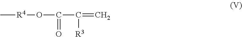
C[R4]OC(C(=C)[R3])=O
